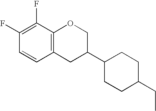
C1(F)=C(F)C2=C(C=C1)CC(C1CCC(CC)CC1)CO2
